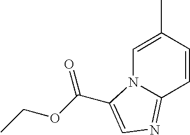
C1=C(C)C=CC2=NC=C(C(OCC)=O)N12
